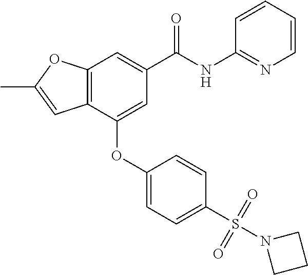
C12=C(C(OC3=CC=C(S(N4CCC4)(=O)=O)C=C3)=CC(C(NC3=NC=CC=C3)=O)=C1)C=C(C)O2
